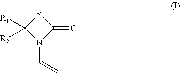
N1(C=C)C(=O)[R]C1([R1])[R2]
